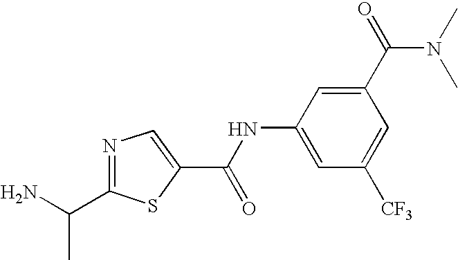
C1(C(=O)N(C)C)=CC(NC(C2=CN=C(C(N)C)S2)=O)=CC([CF3])=C1
